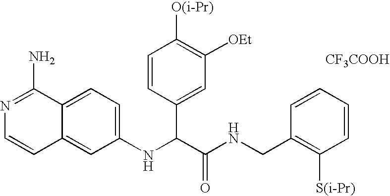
C1(NC(C(NCC2=C([S(i-Pr)])C=CC=C2)=O)C2=CC([OEt])=C([O(i-Pr)])C=C2)=CC=C2C(=C1)C=CN=C2N.[CF3COOH]
